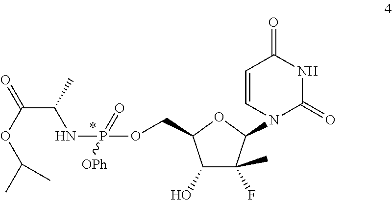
C1(O)C(F)(C)C(N2C(=O)NC(=O)C=C2)OC1COP(NC(C(OC(C)C)=O)C)(=O)[OPh]
